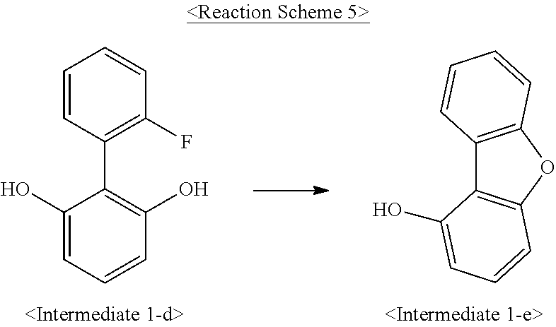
C1(O)=CC=CC(O)=C1C1=C(F)C=CC=C1.C12=C(OC3=C1C(O)=CC=C3)C=CC=C2
